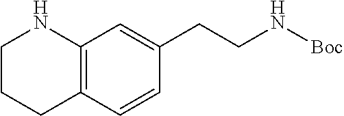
C12=C(NCCC1)C=C(CCN[Boc])C=C2
